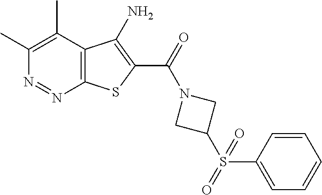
C1(C)=C(C)C2=C(N=N1)SC(C(=O)N1CC(S(C3=CC=CC=C3)(=O)=O)C1)=C2N
